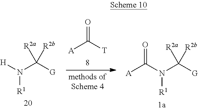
N(C([G])([R2a])[R2b])([H])[R1].[A]C([T])=O.C([G])([R2a])([R2b])N([R1])C([A])=O
